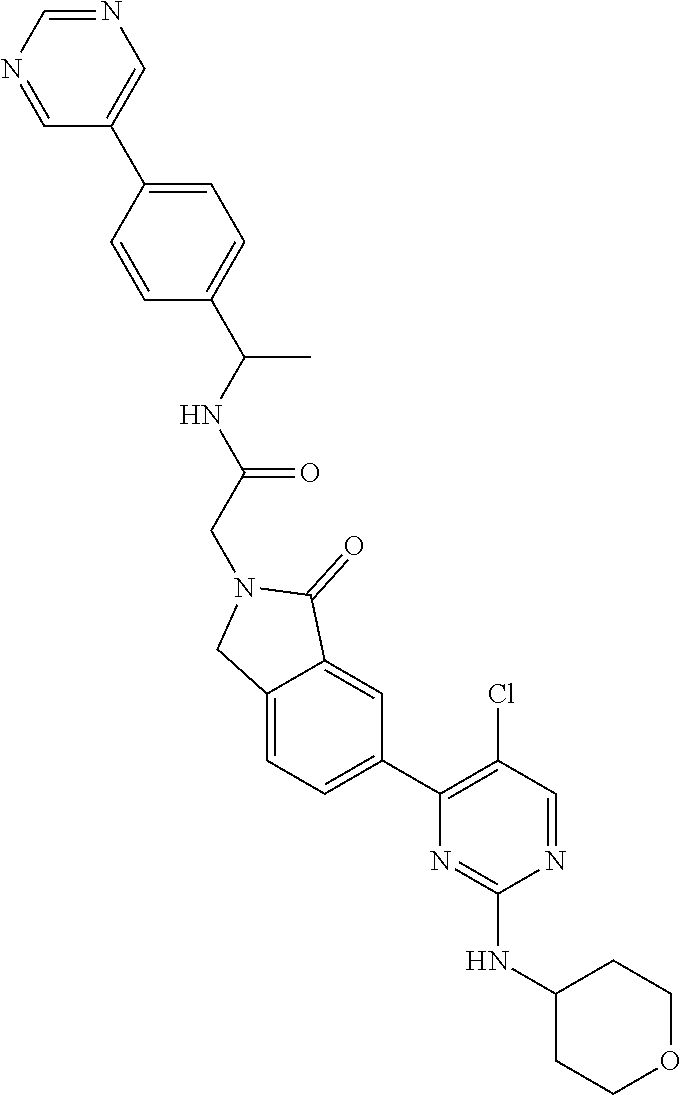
N1=CC(Cl)=C(C2=CC=C3C(=C2)C(=O)N(CC(NC(C2=CC=C(C4=CN=CN=C4)C=C2)C)=O)C3)N=C1NC1CCOCC1
